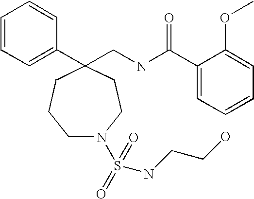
C1(CNC(C2=CC=CC=C2OC)=O)(C2=CC=CC=C2)CCCN(S(=O)(=O)NCCO)CC1
